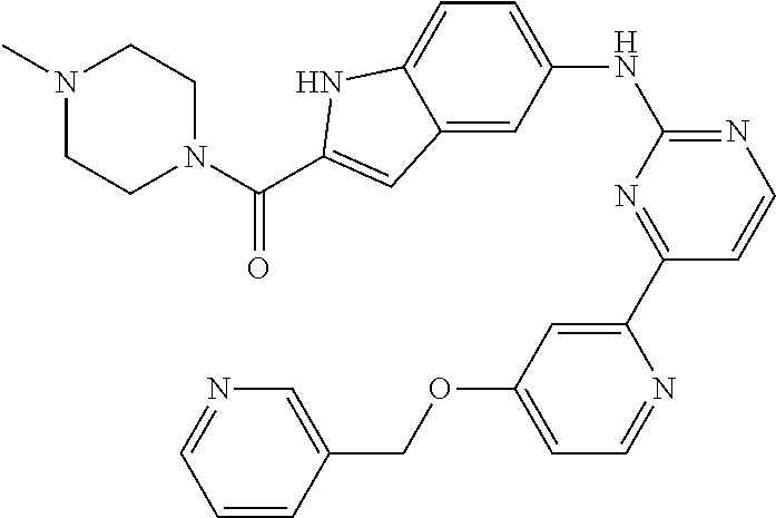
C(N1CCN(C)CC1)(=O)C1=CC2=CC(NC3=NC=CC(C4=CC(OCC5=CN=CC=C5)=CC=N4)=N3)=CC=C2N1
